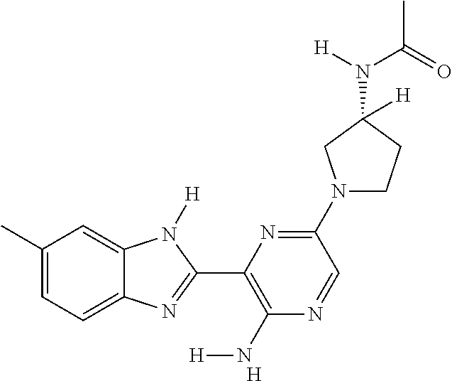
[H].C1(C)=CC=C2C(=C1)N([H])C(C1=C(N[H])N=CC(N3CCC(N([H])C(=O)C)([H])C3)=N1)=N2
